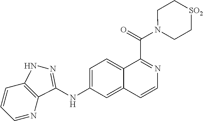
C1=CC=NC2=C1NN=C2NC1=CC=C2C(=C1)C=CN=C2C(=O)N1CC[SO2]CC1
